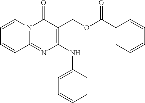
C1(NC2=CC=CC=C2)=C(COC(C2=CC=CC=C2)=O)C(=O)N2C(=N1)C=CC=C2
